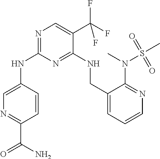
N1=C(NC2=CN=C(C(N)=O)C=C2)N=C(NCC2=CC=CN=C2N(S(C)(=O)=O)C)C(C(F)(F)F)=C1
